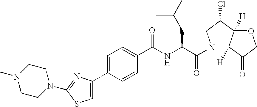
C1CN(C2=NC(C3=CC=C(C(=O)NC(CC(C)C)C(N4C5([H])C([H])(C(Cl)C4)OCC5=O)=O)C=C3)=CS2)CCN1C
